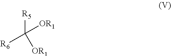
[R6]C([R5])([OR1])[OR1]
